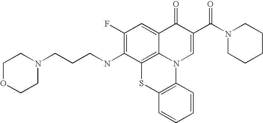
C1(F)=C(NCCCN2CCOCC2)C2=C3C(=C1)C(=O)C(C(N1CCCCC1)=O)=CN3C1=C(S2)C=CC=C1
